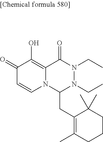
C1(=O)C=CN2C(=C1O)C(=O)N(CC)N(CC)C2CC1=C(C)CCCC1(C)C
